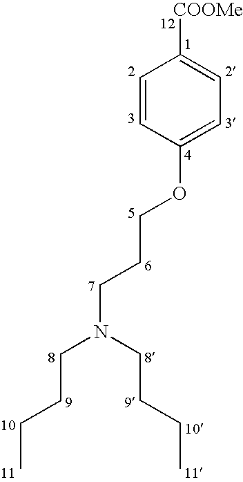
C1=CC(OCCCN(CCCC)CCCC)=CC=C1[COOMe]
